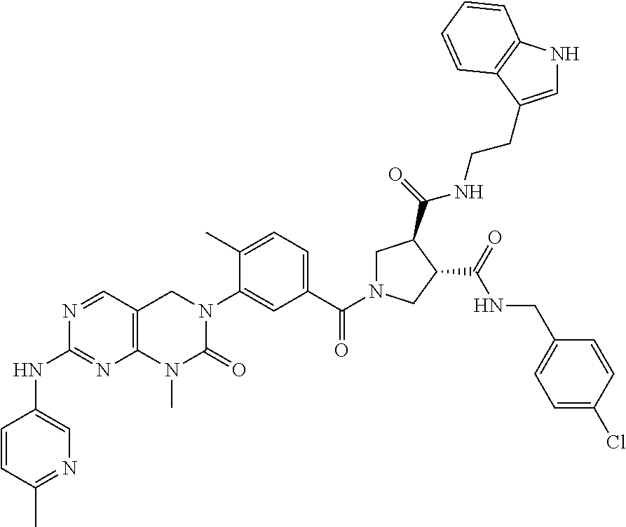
C12=C(C=NC(NC3=CN=C(C)C=C3)=N1)CN(C1=CC(C(=O)N3CC(C(NCCC4=CNC5=C4C=CC=C5)=O)C(C(NCC4=CC=C(Cl)C=C4)=O)C3)=CC=C1C)C(=O)N2C
